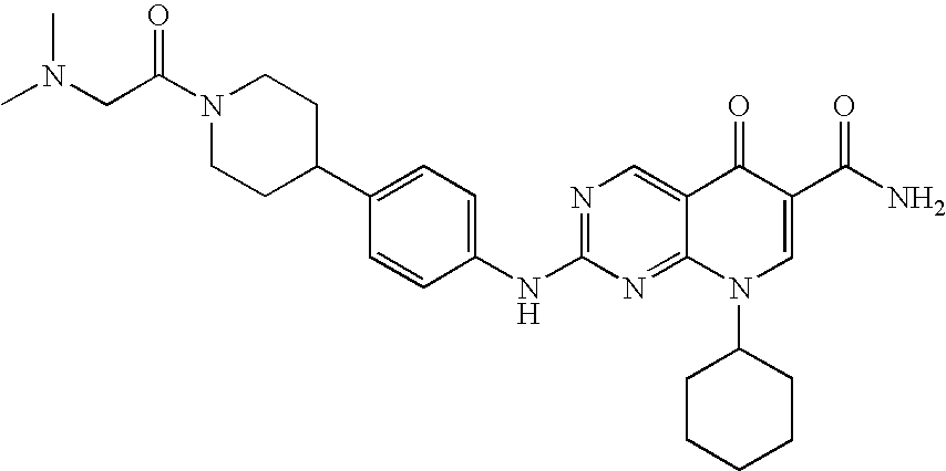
C1(C2CCN(C(CN(C)C)=O)CC2)=CC=C(NC2=NC=C3C(=N2)N(C2CCCCC2)C=C(C(N)=O)C3=O)C=C1
